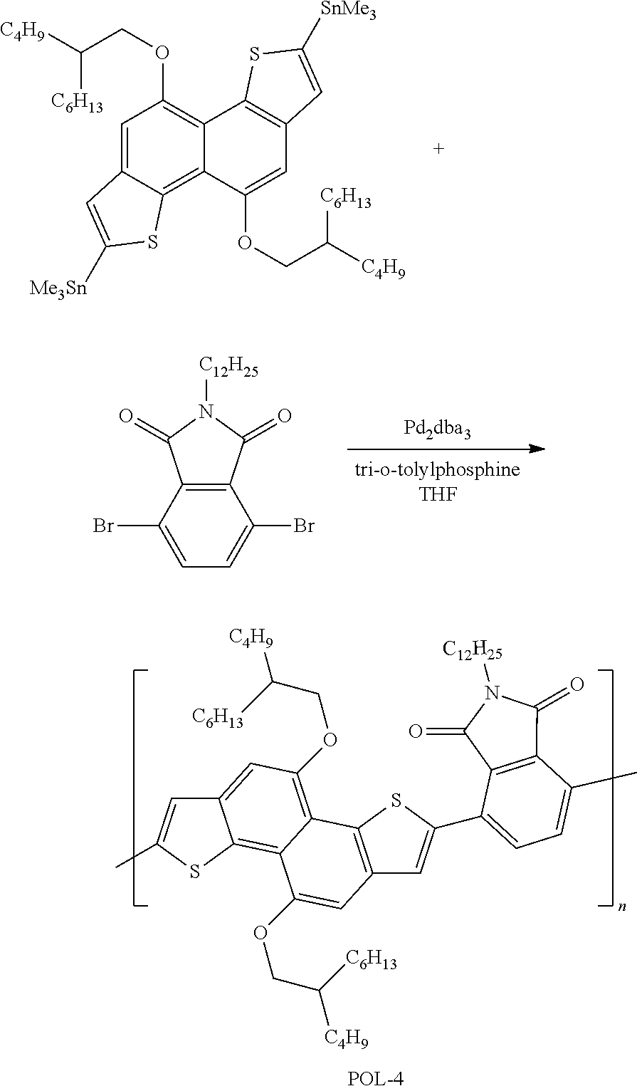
C12=C(C(=O)N([C12H25])C1=O)C(Br)=CC=C2Br.C1=C2C(=C3C(=C1OCC([C4H9])[C6H13])C1=C(C=C3OCC([C4H9])[C6H13])C=C([SnMe3])S1)SC([Me3Sn])=C2.C1=C(C)SC2=C3C(=C(OCC([C4H9])[C6H13])C=C12)C1=C(C=C3OCC([C4H9])[C6H13])C=C(C2=CC=C(C)C3=C2C(=O)N([C12H25])C3=O)S1
